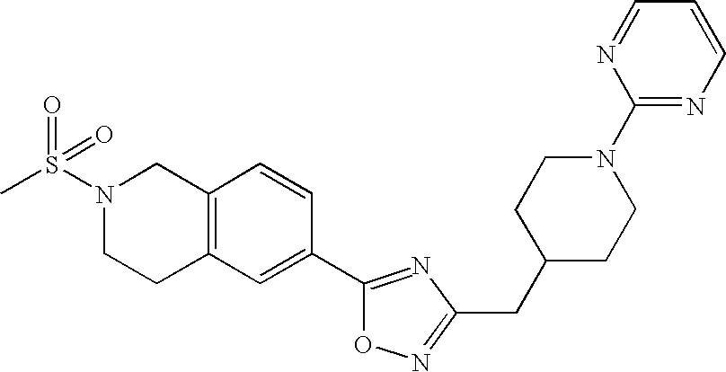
C12=C(C=C(C3=NC(CC4CCN(C5=NC=CC=N5)CC4)=NO3)C=C1)CCN(S(C)(=O)=O)C2
